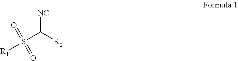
[NC]C([R2])S([R1])(=O)=O
